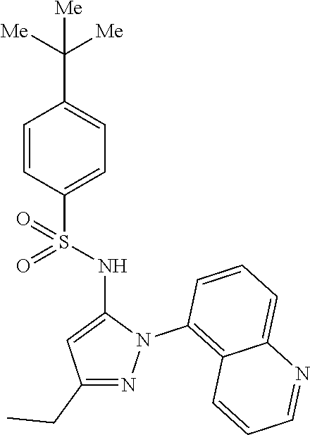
C1=CC(S(NC2=CC(CC)=NN2C2=C3C(=CC=C2)N=CC=C3)(=O)=O)=CC=C1C([Me])([Me])[Me]
